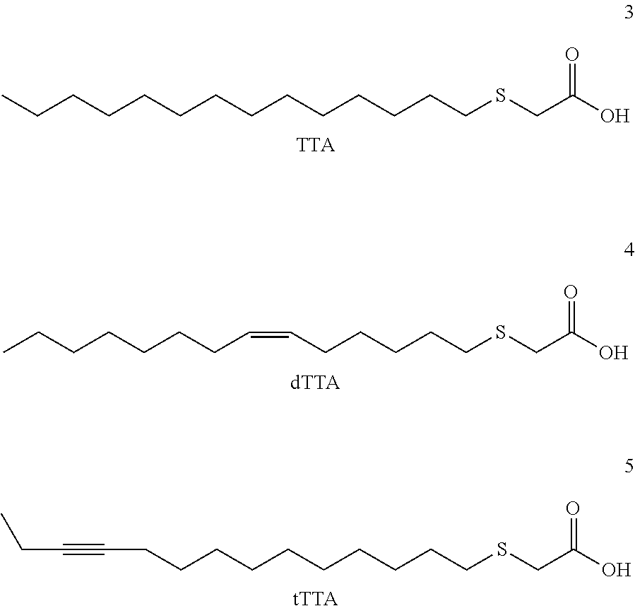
CCCCCCCCCCCCCCSCC(O)=O.[TTA].[dTTA].C(CCCCCSCC(O)=O)=CCCCCCCC.[tTTA].C(CCCCCCCCCSCC(O)=O)C#CCC
